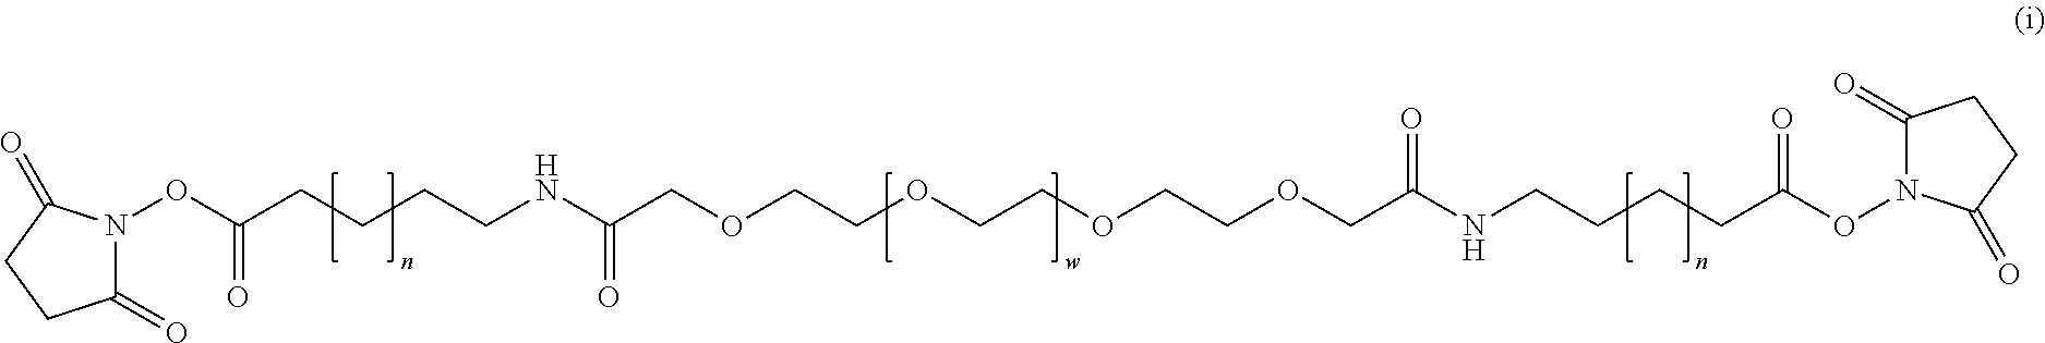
C1(=O)CCC(=O)N1OC(CCCCNC(COCCOCCOCCOCC(NCCCCC(ON1C(=O)CCC1=O)=O)=O)=O)=O
